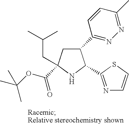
C1(C2=NN=C(C)C=C2)CC(C(OC(C)(C)C)=O)(CC(C)C)NC1C1=NC=CS1
